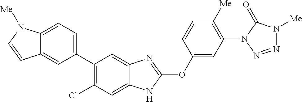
C1(C2=C(Cl)C=C3C(=C2)N=C(OC2=CC(N4N=NN([Me])C4=O)=C([Me])C=C2)N3)=CC=C2C(=C1)C=CN2[Me]
